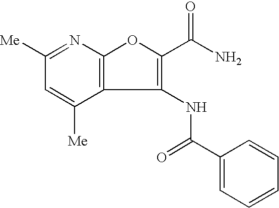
C1([Me])=NC2=C(C([Me])=C1)C(NC(C1=CC=CC=C1)=O)=C(C(=O)N)O2
